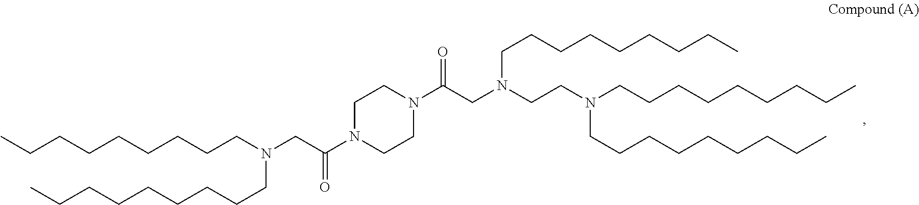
C1CN(C(CN(CCN(CCCCCCCCC)CCCCCCCCC)CCCCCCCCC)=O)CCN1C(CN(CCCCCCCCC)CCCCCCCCC)=O
